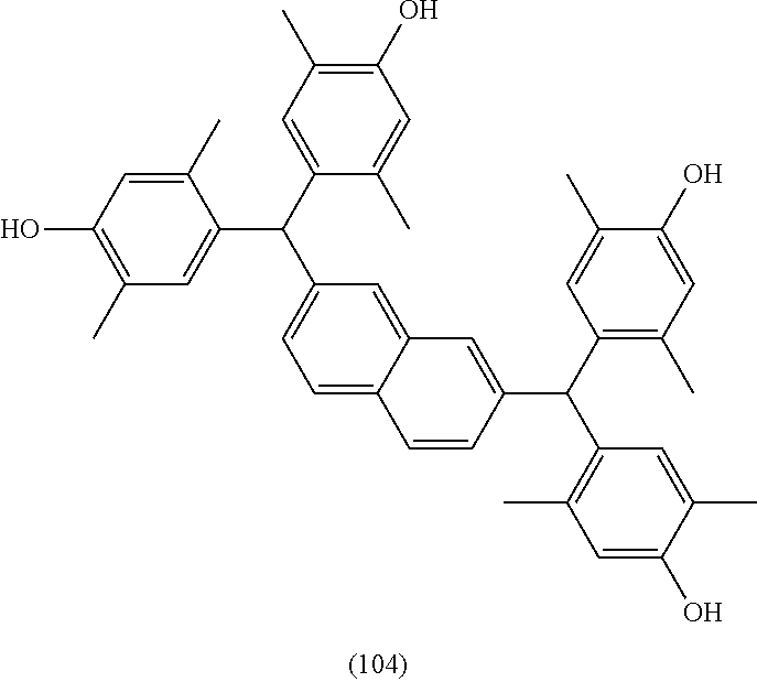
C1(O)=C(C)C=C(C(C2=CC=C3C(=C2)C=C(C(C2=C(C)C=C(O)C(C)=C2)C2=C(C)C=C(O)C(C)=C2)C=C3)C2=CC(C)=C(O)C=C2C)C(C)=C1
